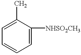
C1(C)=CC=CC=C1[NHSO2CH3]
